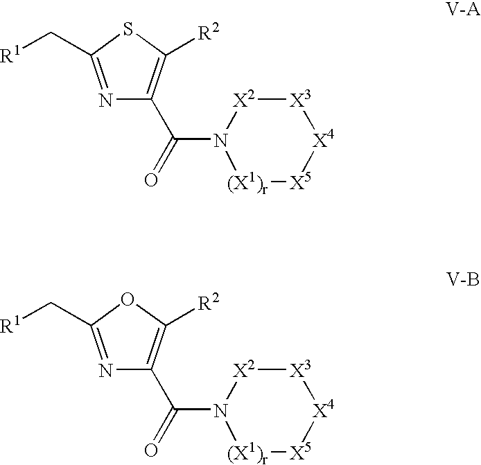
[X3]1[X2]N(C(=O)C2=C([R2])SC(C[R1])=N2)[(X1)r][X5][X4]1.[X3]1[X2]N(C(=O)C2=C([R2])OC(C[R1])=N2)[(X1)r][X5][X4]1
